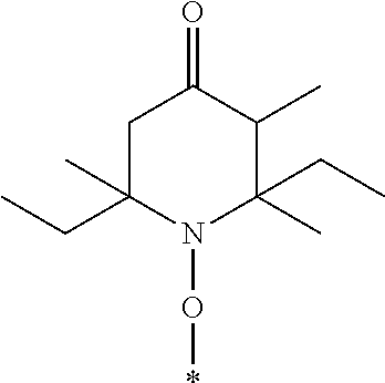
C1C(CC)(C)N(O*)C(CC)(C)C(C)C1=O
